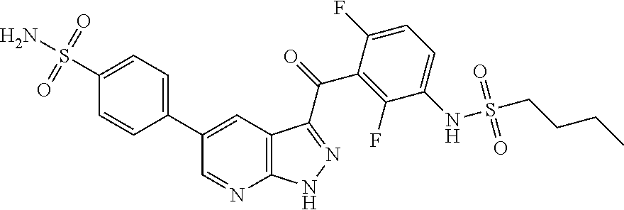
C1=CC(C2=CC3=C(N=C2)NN=C3C(C2=C(F)C(NS(=O)(=O)CCCC)=CC=C2F)=O)=CC=C1S(N)(=O)=O
